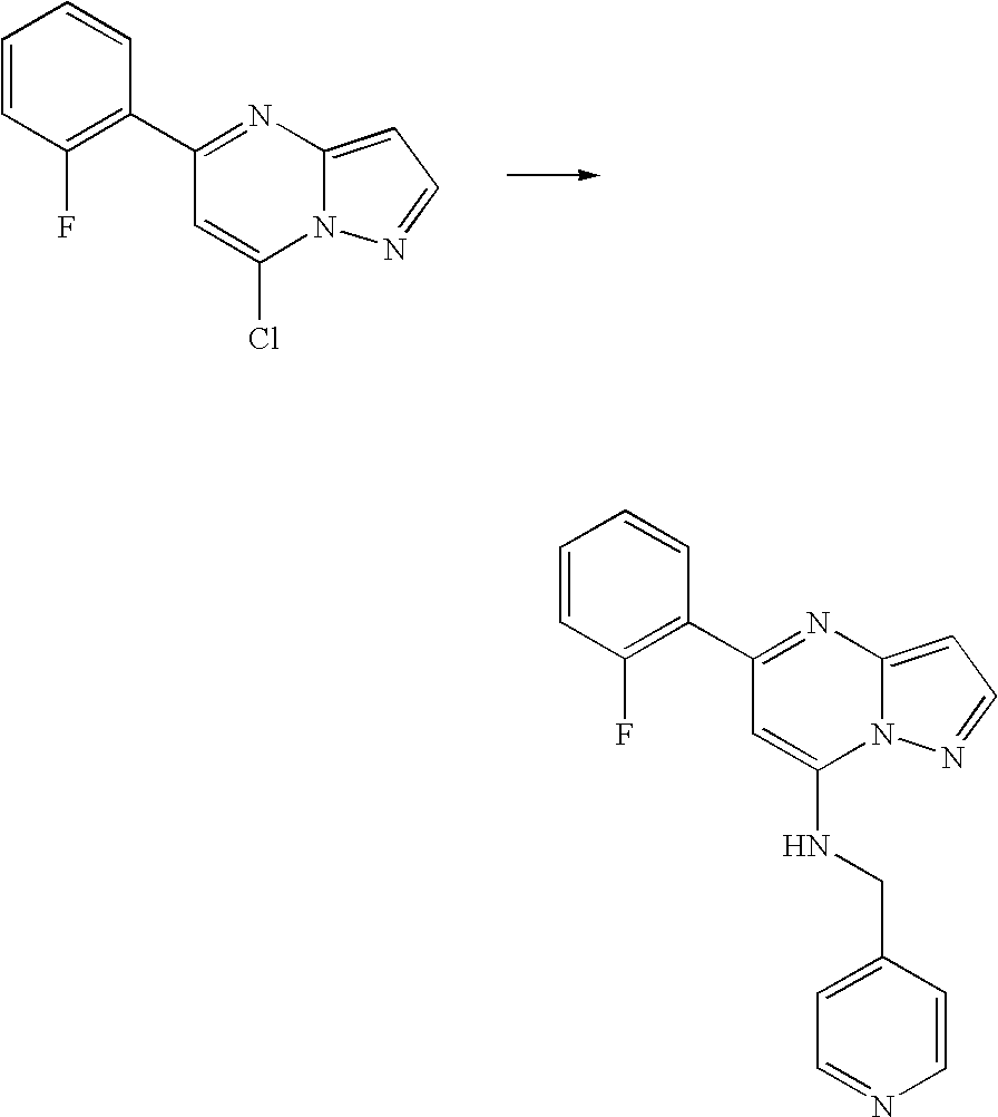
C1(C2=C(F)C=CC=C2)=NC2=CC=NN2C(Cl)=C1.C1(C2=C(F)C=CC=C2)=NC2=CC=NN2C(NCC2=CC=NC=C2)=C1
